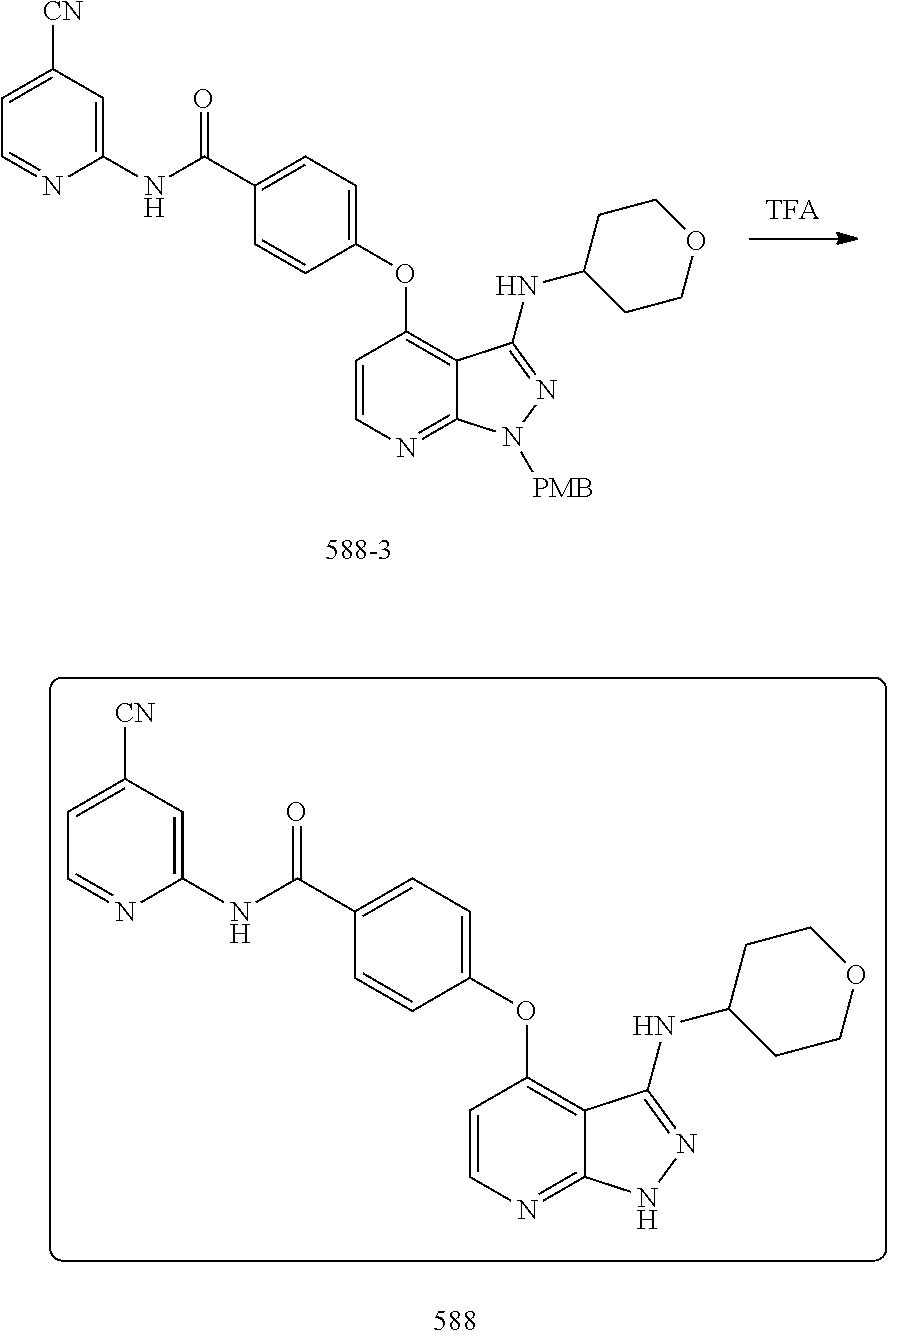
C1([CN])=CC=NC(NC(C2=CC=C(OC3=C4C(=NC=C3)N([PMB])N=C4NC3CCOCC3)C=C2)=O)=C1.C1([CN])=CC=NC(NC(C2=CC=C(OC3=C4C(=NC=C3)NN=C4NC3CCOCC3)C=C2)=O)=C1
